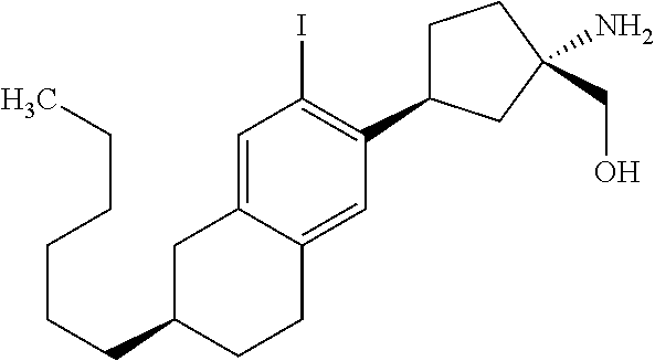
C1C(CCCCCC)CCC2=CC(C3CCC(CO)(N)C3)=C(I)C=C12
